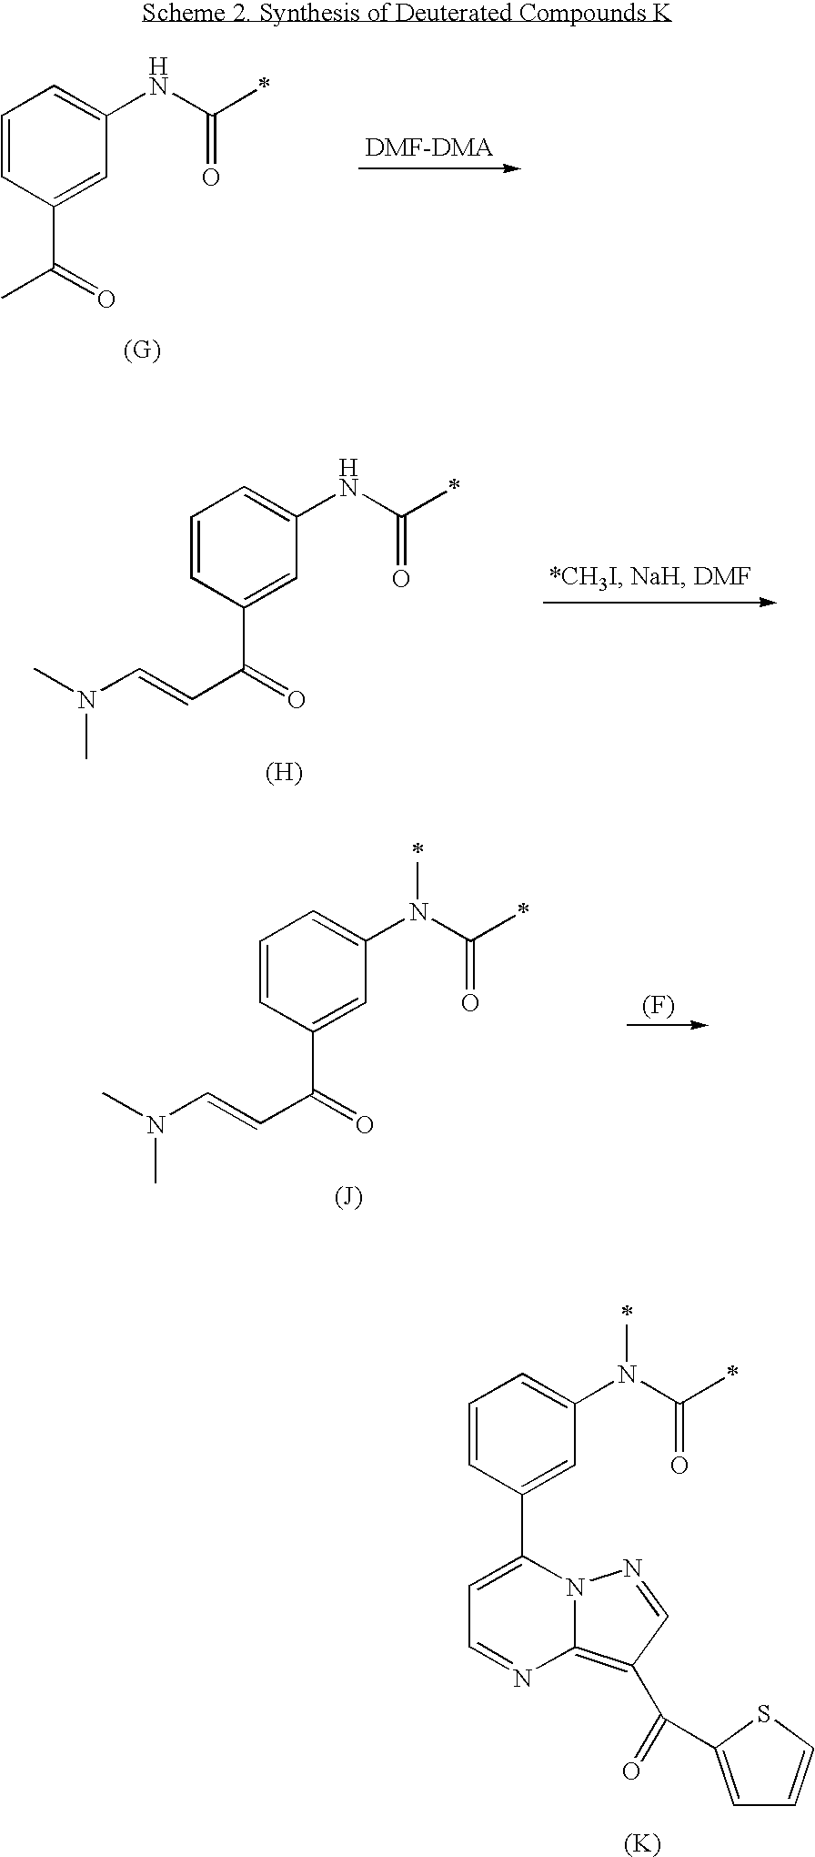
C1=CC(C(C)=O)=CC(NC(=O)C)=C1.C1=CC(C(C=CN(C)C)=O)=CC(NC(=O)C)=C1.[(H)].C1=CC(C(C=CN(C)C)=O)=CC(N(C(=O)C)C)=C1.[(J)].[(F)].C1=CC(C2=CC=NC3=C(C(=O)C4=CC=CS4)C=NN23)=CC(N(C(=O)C)C)=C1.[(K)]
